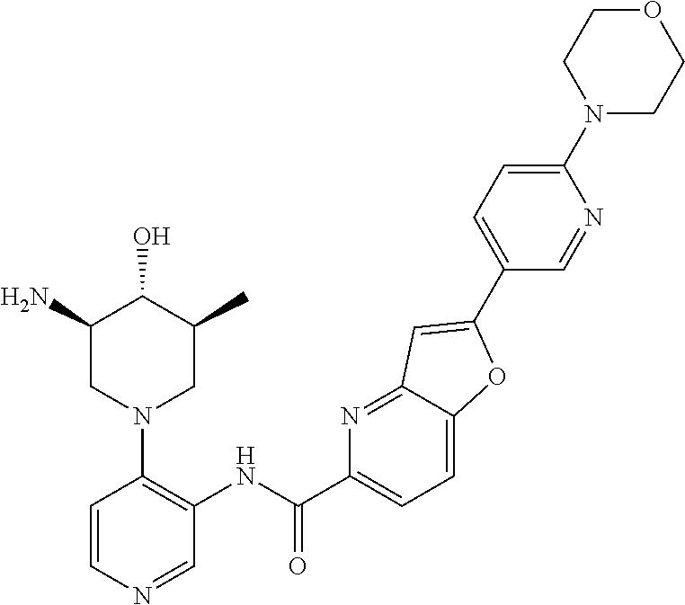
C1(N)CN(C2=C(NC(C3=CC=C4C(=N3)C=C(C3=CC=C(N5CCOCC5)N=C3)O4)=O)C=NC=C2)CC(C)C1O
